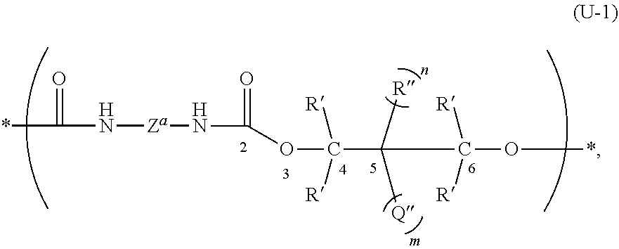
*C(=O)N[Za]NC(OC(C([R])([Q])C([R])([R])O*)([R])[R])=O
